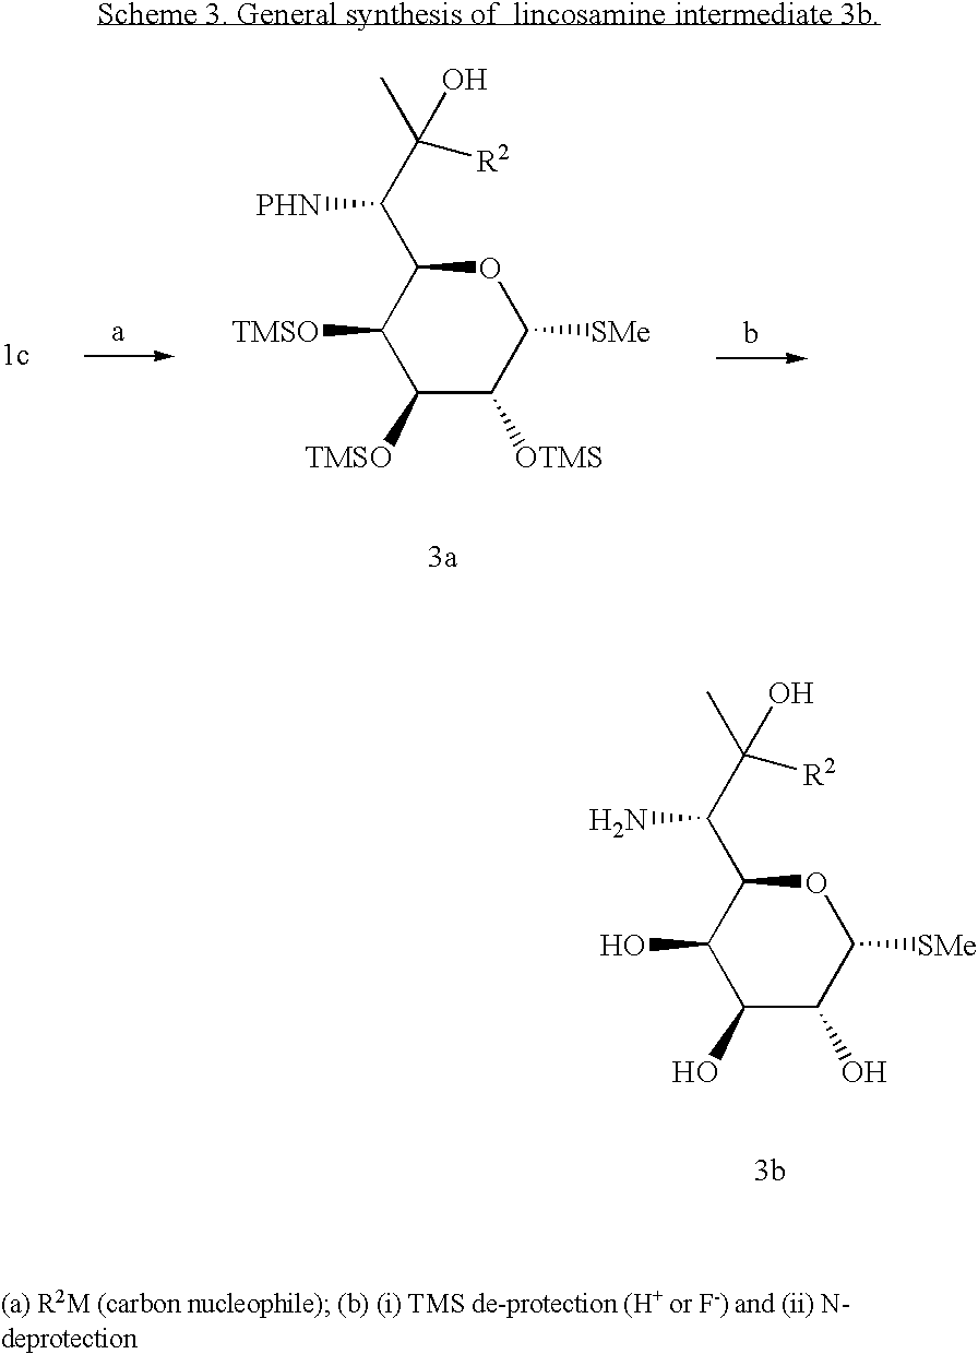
C1([TMSO])C([OTMS])C([SMe])OC(C(C(C)([R2])O)[PHN])C1[TMSO].C1(O)C(O)C([SMe])OC(C(C(C)([R2])O)N)C1O
